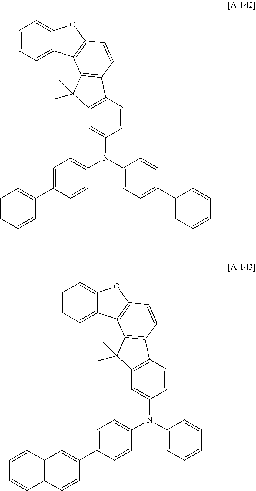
C1=CC=C2C(=C1)OC1=C2C2=C(C=C1)C1=C(C2(C)C)C=C(N(C2=CC=C(C3=CC=CC=C3)C=C2)C2=CC=C(C3=CC=CC=C3)C=C2)C=C1.C1=CC=C2C(=C1)OC1=C2C2=C(C=C1)C1=C(C2(C)C)C=C(N(C2=CC=CC=C2)C2=CC=C(C3=CC4=C(C=C3)C=CC=C4)C=C2)C=C1
